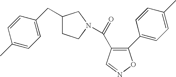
C1(CC2=CC=C(C)C=C2)CCN(C(=O)C2=C(C3=CC=C(C)C=C3)ON=C2)C1
